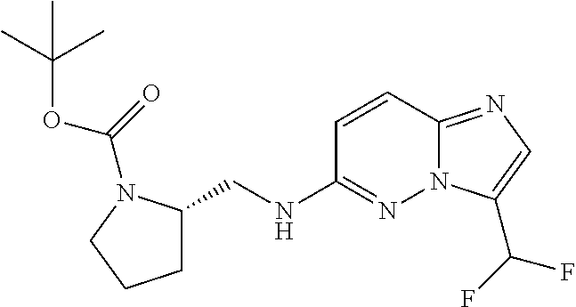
C1=CC2=NC=C(C(F)F)N2N=C1NCC1CCCN1C(OC(C)(C)C)=O
